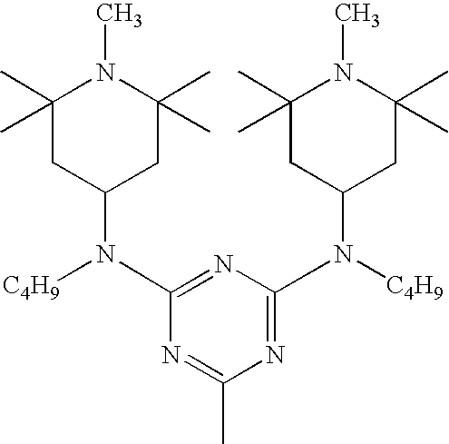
C1(C)(C)CC(N(C2=NC(N([C4H9])C3CC(C)(C)N(C)C(C)(C)C3)=NC(C)=N2)[C4H9])CC(C)(C)N1C
